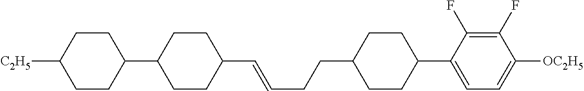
C1CC([C2H5])CCC1C1CCC(C=CCCC2CCC(C3=CC=C([OC2H5])C(F)=C3F)CC2)CC1
